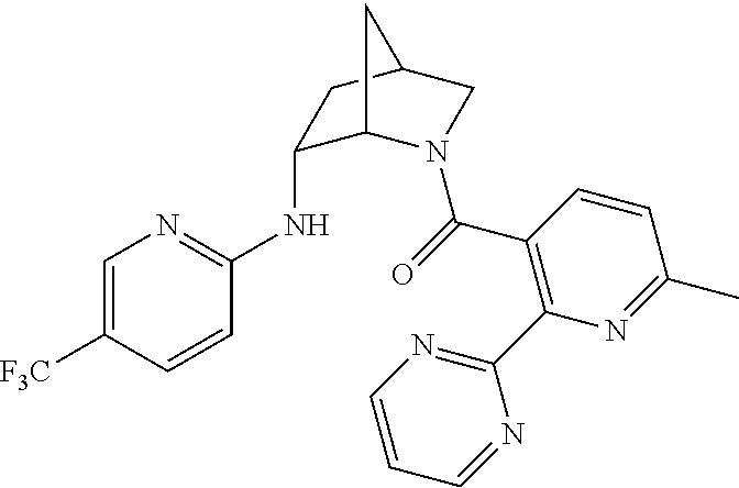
C1=C([F3C])C=CC(NC2C3N(C(=O)C4=C(C5=NC=CC=N5)N=C(C)C=C4)CC(C2)C3)=N1
